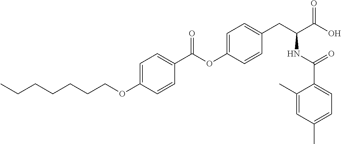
C1=C(OCCCCCCC)C=CC(C(OC2=CC=C(CC(C(O)=O)NC(C3=CC=C(C)C=C3C)=O)C=C2)=O)=C1
